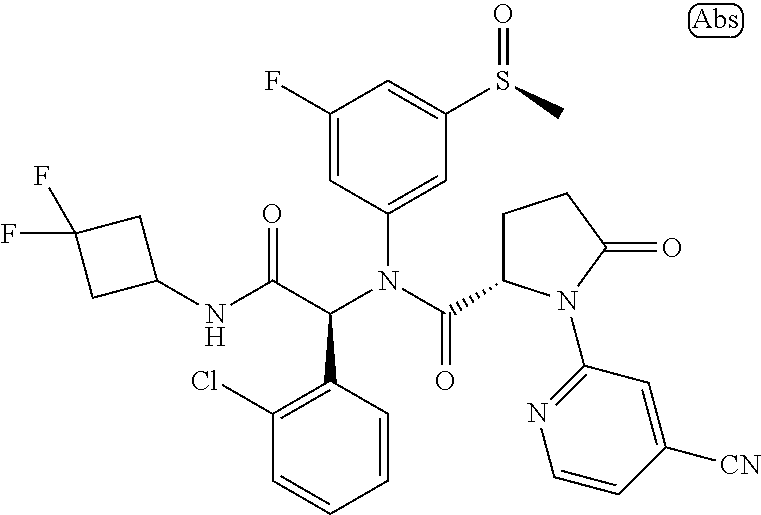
C1(N(C(C2CCC(=O)N2C2=NC=CC([CN])=C2)=O)C(C(NC2CC(F)(F)C2)=O)C2=C(Cl)C=CC=C2)=CC(S(=O)C)=CC(F)=C1
